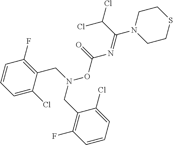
C1=C(Cl)C(CN(OC(=O)N=C(N2CCSCC2)C(Cl)Cl)CC2=C(F)C=CC=C2Cl)=C(F)C=C1
